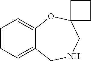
C1=CC=C2C(=C1)OC1(CNC2)CCC1
